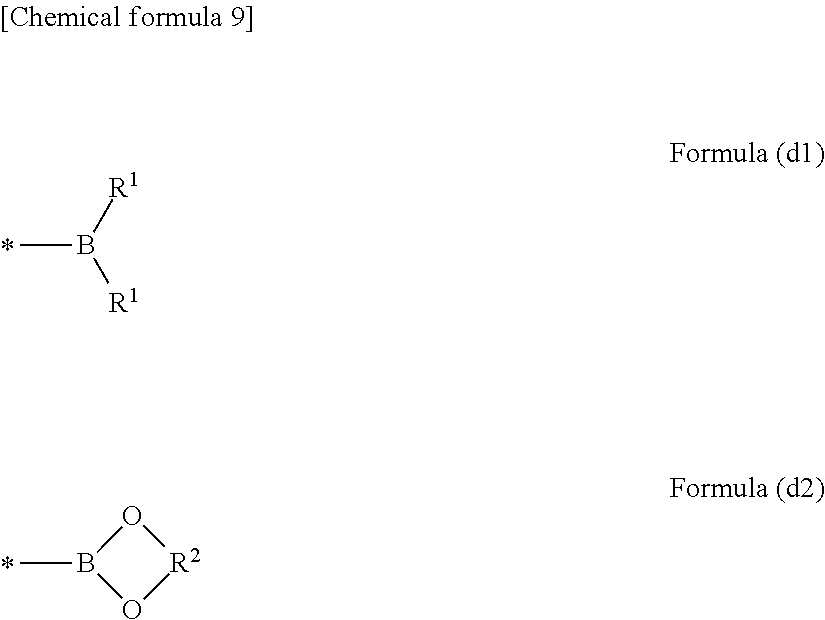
CB([R1])[R1].CB1O[R2]O1
